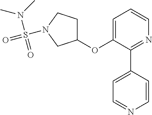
C1(OC2=CC=CN=C2C2=CC=NC=C2)CCN(S(N(C)C)(=O)=O)C1
